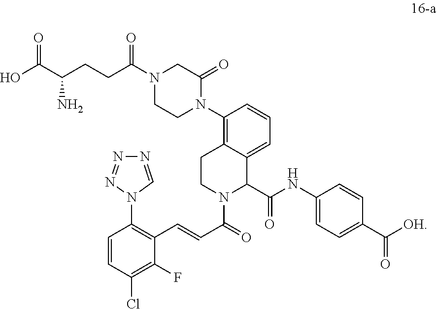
C1(N2CCN(C(CCC(C(O)=O)N)=O)CC2=O)=C2C(=CC=C1)C(C(=O)NC1=CC=C(C(=O)[OH])C=C1)N(C(C=CC1=C(N3C=NN=N3)C=CC(Cl)=C1F)=O)CC2
